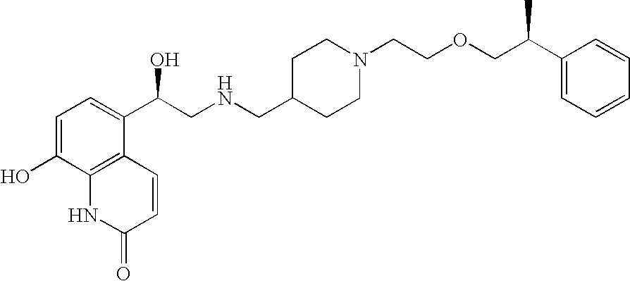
C1=C(O)C2=C(C(C(CNCC3CCN(CCOCC(C4=CC=CC=C4)C)CC3)O)=C1)C=CC(=O)N2
